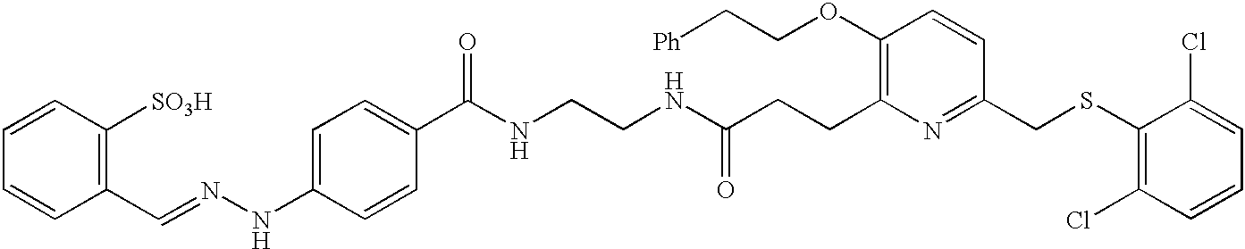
C1(OCC[Ph])=C(CCC(NCCNC(C2=CC=C(NN=CC3=C([SO3H])C=CC=C3)C=C2)=O)=O)N=C(CSC2=C(Cl)C=CC=C2Cl)C=C1
